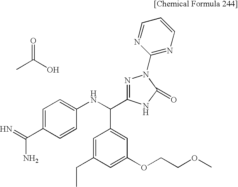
CC(O)=O.C1=C(C(=N)N)C=CC(NC(C2=CC(OCCOC)=CC(CC)=C2)C2=NN(C3=NC=CC=N3)C(=O)N2)=C1
